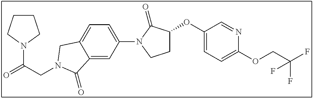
C(CN1CC2=CC=C(N3C(=O)C(OC4=CC=C(OCC(F)(F)F)N=C4)CC3)C=C2C1=O)(=O)N1CCCC1
